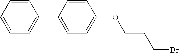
C1=CC=CC=C1C1=CC=C(OCCCBr)C=C1
